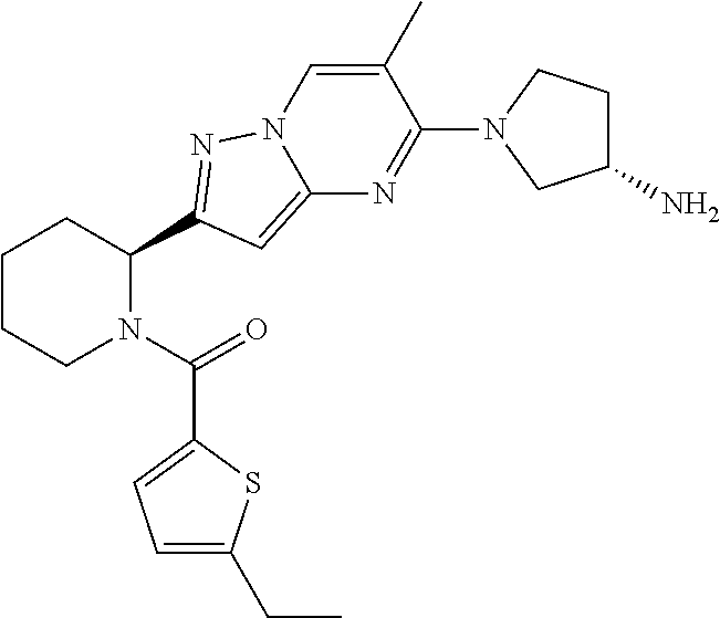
C1CCN(C(=O)C2=CC=C(CC)S2)C(C2=NN3C=C(C)C(N4CC(N)CC4)=NC3=C2)C1
